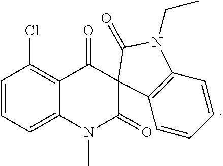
C1(=O)C2=C(Cl)C=CC=C2N(C)C(=O)C12C1=C(C=CC=C1)N(CC)C2=O
